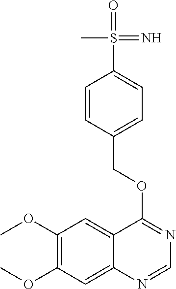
C12=CC(OC)=C(OC)C=C1N=CN=C2OCC1=CC=C(S(=O)(=N)C)C=C1
